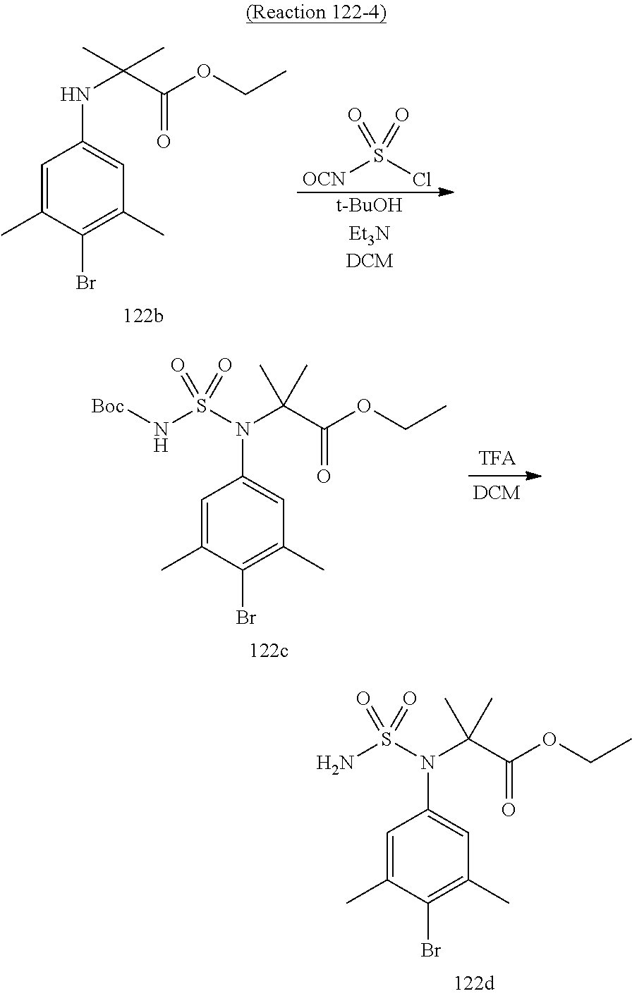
[OCN]S(Cl)(=O)=O.[t-BuOHEt3NDCM].C1=C(C)C(Br)=C(C)C=C1NC(C)(C(OCC)=O)C.C1=C(C)C(Br)=C(C)C=C1N(C(C)(C(OCC)=O)C)S(N[Boc])(=O)=O.C1=C(C)C(Br)=C(C)C=C1N(C(C)(C(OCC)=O)C)S(N)(=O)=O
